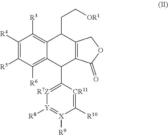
C1([R4])=C([R5])C([R6])=C2C(=C1[R3])C(CC[OR1])C1=C(C2C2=[R7Z][Y]([R8])=[X]([R9])C([R10])=[CR11]2)C(=O)OC1
